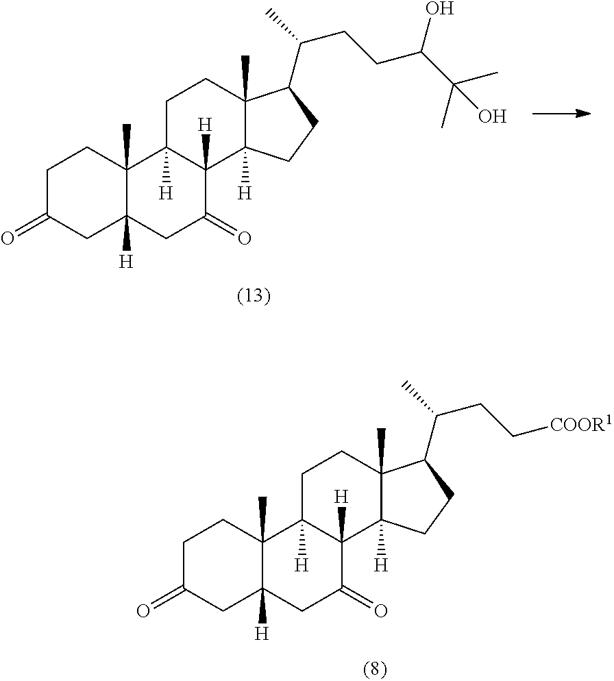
C1C(=O)CC2([H])C(C)(C1)C1([H])C([H])(C(=O)C2)C2([H])C(C)(CC1)C(C(CCC(C(C)(C)O)O)C)CC2.C1C(=O)CC2([H])C(C)(C1)C1([H])C([H])(C(=O)C2)C2([H])C(C)(CC1)C(C(CC[COOR1])C)CC2
